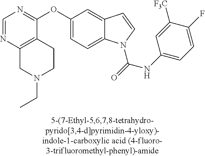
C1=NC2=C(C(OC3=CC=C4C(=C3)C=CN4C(=O)NC3=CC=C(F)C([F3C])=C3)=N1)CCN(CC)C2
